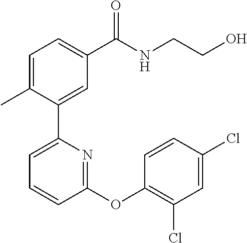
C1=C(C)C(C2=CC=CC(OC3=C(Cl)C=C(Cl)C=C3)=N2)=CC(C(NCCO)=O)=C1
